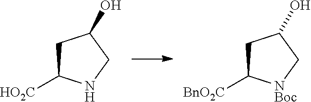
C1C([HO2C])NCC1O.C1C([BnO2C])[NBoc]CC1O
